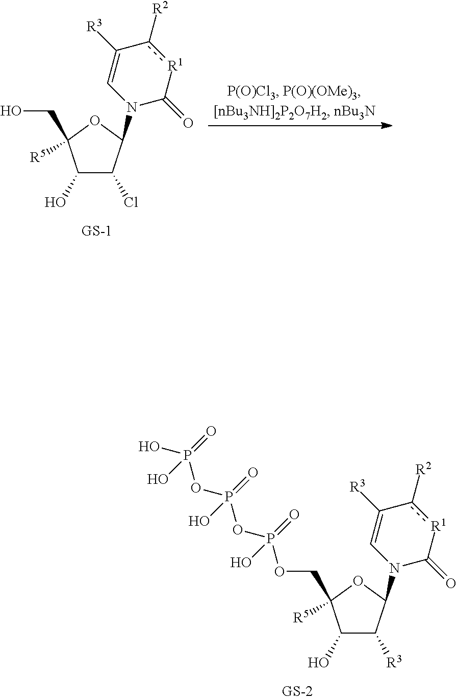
C1(O)C(Cl)C(N2C(=O)[R1]c([R2])C([R3])=C2)OC1(CO)[R5].N1(C2C([R3])C(O)C([R5])(COP(OP(OP(=O)(O)O)(=O)O)(=O)O)O2)C(=O)[R1]c([R2])C([R3])=C1
